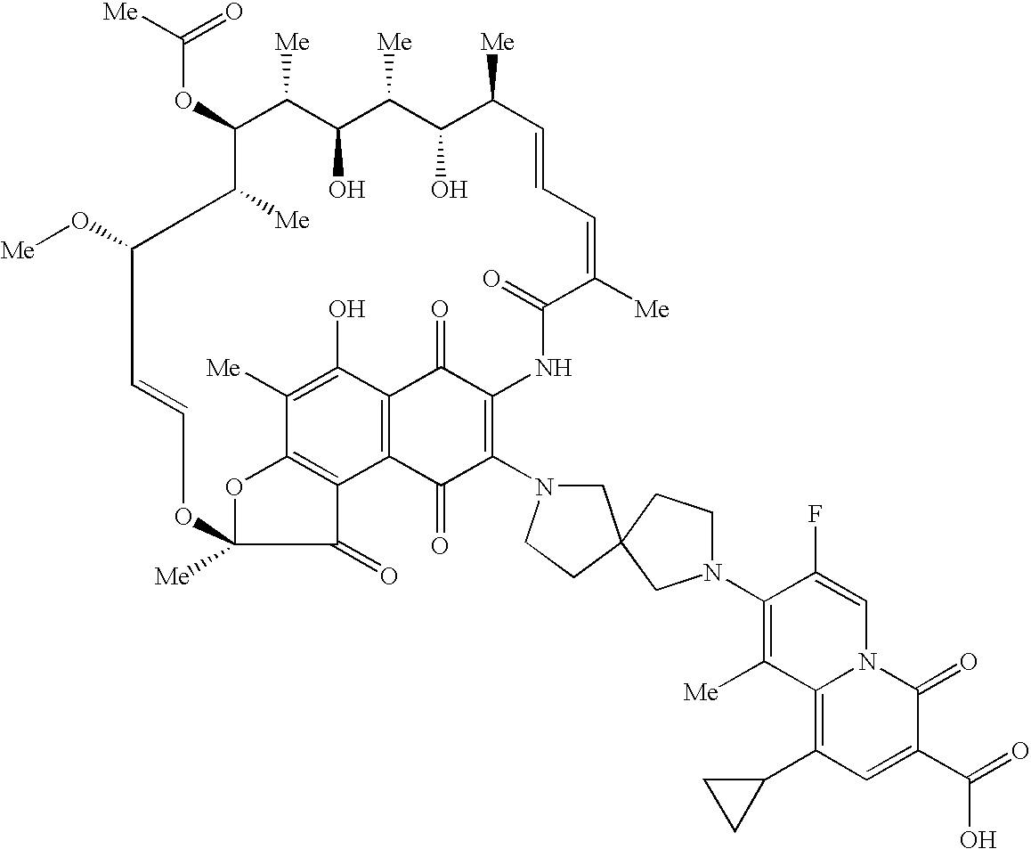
C(OC1C([Me])C(O)C([Me])C(O)C([Me])C=CC=C([Me])C(=O)NC2=C(N3CC4(CC3)CN(C3=C([Me])C5=C(C6CC6)C=C(C(=O)O)C(=O)N5C=C3F)CC4)C(=O)C3=C(C2=O)C(O)=C([Me])C2=C3C(=O)C([Me])(O2)OC=CC(O[Me])C1[Me])([Me])=O
